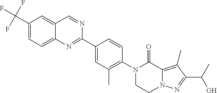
C12=C(C)C(C(C)O)=NN1CCN(C1=C(C)C=C(C3=NC4=CC=C(C(F)(F)F)C=C4C=N3)C=C1)C2=O
